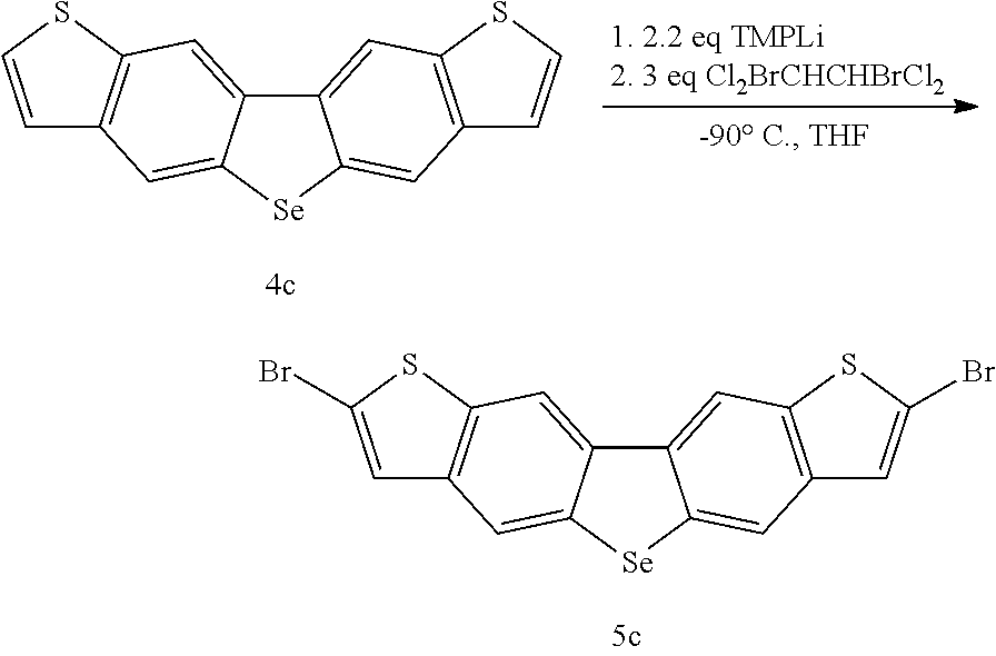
C1=CSC2=C1C=C1[Se]C3=CC4=C(SC=C4)C=C3C1=C2.C1=C(Br)SC2=C1C=C1[Se]C3=CC4=C(SC(Br)=C4)C=C3C1=C2
